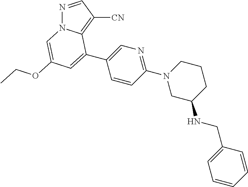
N1=CC([CN])=C2N1C=C(OCC)C=C2C1=CN=C(N2CCCC(NCC3=CC=CC=C3)C2)C=C1
